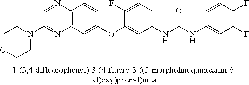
C12=C(C=C(OC3=CC(NC(NC4=CC(F)=C(F)C=C4)=O)=CC=C3F)C=C1)N=C(N1CCOCC1)C=N2
